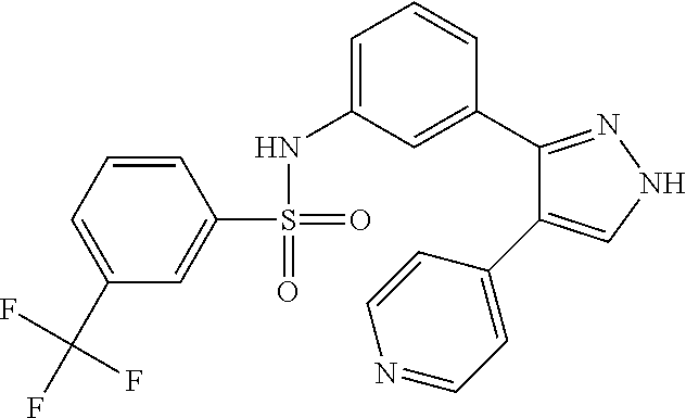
C1=CC=C(C(F)(F)F)C=C1S(=O)(=O)NC1=CC=CC(C2=NNC=C2C2=CC=NC=C2)=C1
